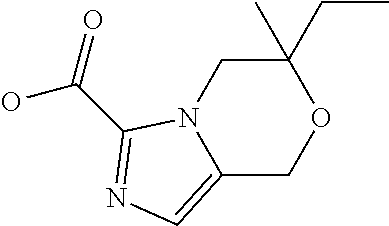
C12=CN=C(C(=O)O)N1CC(CC)(C)OC2
